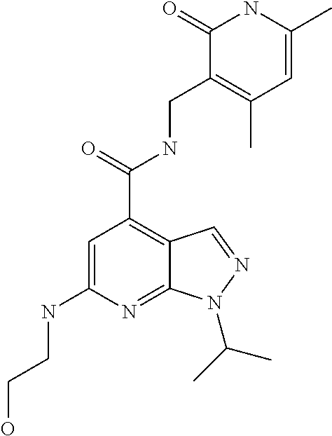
C1=C(NCCO)N=C2C(=C1C(NCC1=C(C)C=C(C)NC1=O)=O)C=NN2C(C)C
